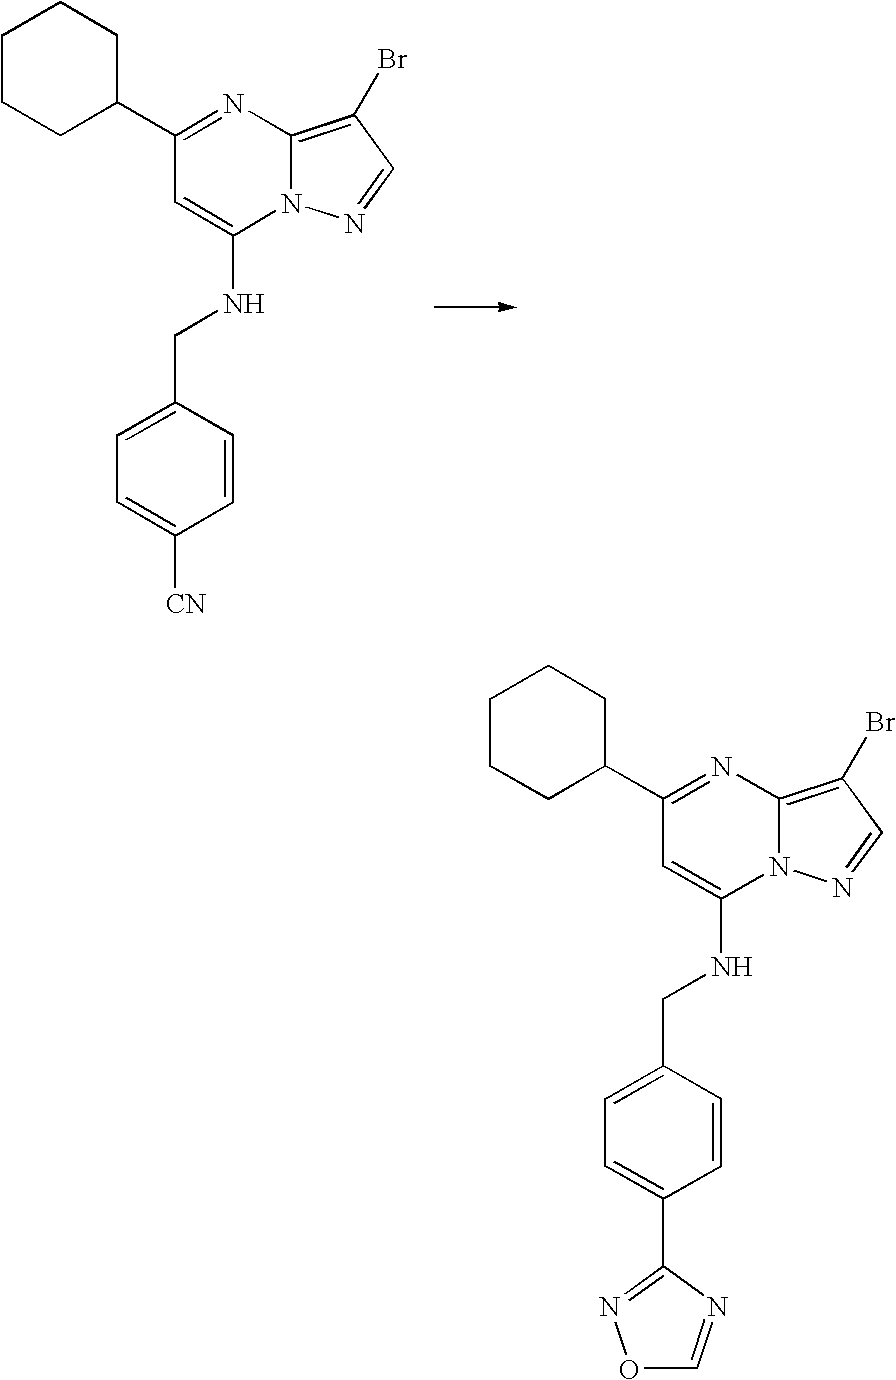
C1CCC(C2=NC3=C(Br)C=NN3C(NCC3=CC=C([CN])C=C3)=C2)CC1.C1CCC(C2=NC3=C(Br)C=NN3C(NCC3=CC=C(C4=NOC=N4)C=C3)=C2)CC1
